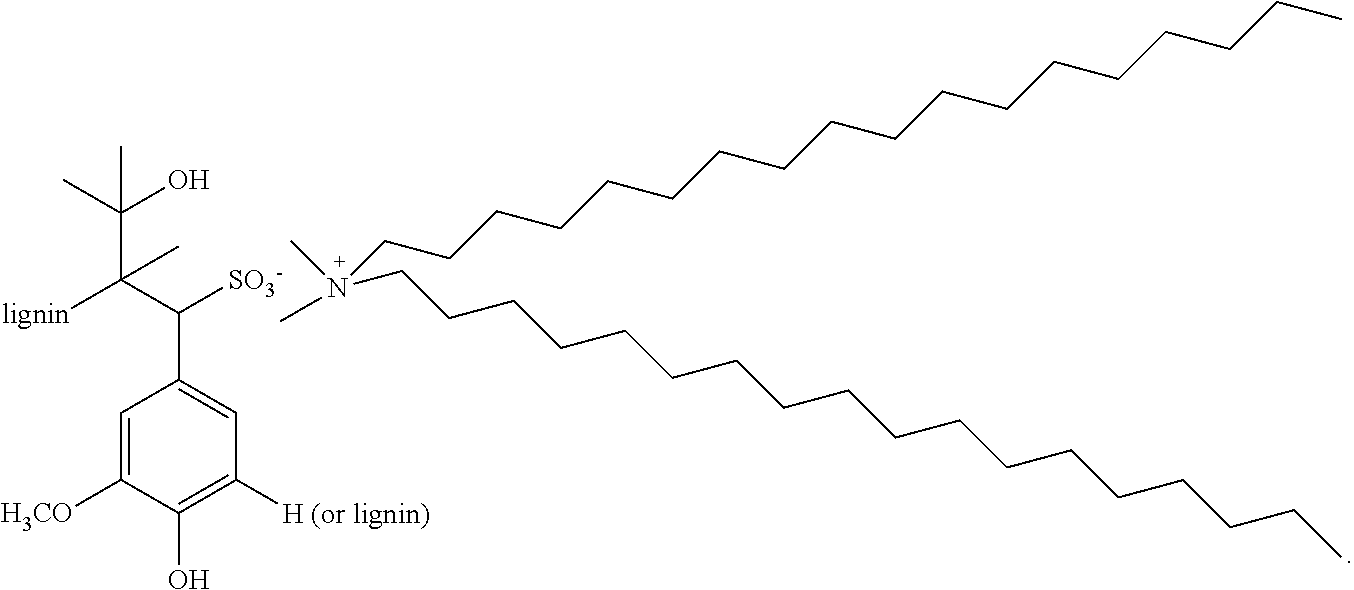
CN(CCCCCCCCCCCCCCCCCC)(CCCCCCCCCCCCCCCCCC)C.C1=C([H3CO])C(O)=C([H (or lignin)])C=C1C(C(C(C)(O)C)([lignin])C)[SO3-]
